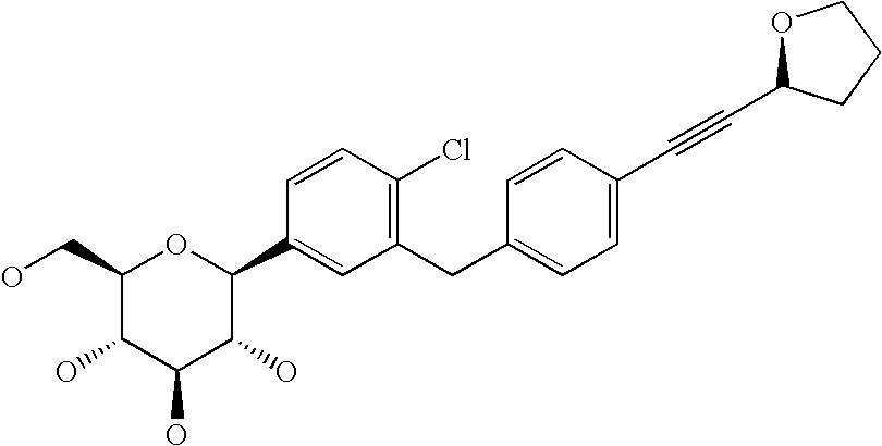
C1(CO)C(O)C(O)C(O)C(C2=CC(CC3=CC=C(C#CC4OCCC4)C=C3)=C(Cl)C=C2)O1
